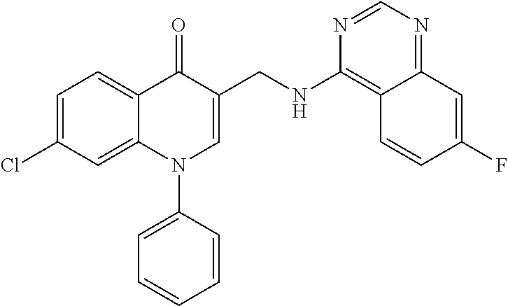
C1=C(Cl)C=C2C(=C1)C(=O)C(CNC1=C3C(=NC=N1)C=C(F)C=C3)=CN2C1=CC=CC=C1
